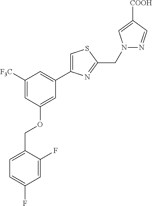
C1=C(OCC2=CC=C(F)C=C2F)C=C([F3C])C=C1C1=CSC(CN2N=CC([COOH])=C2)=N1
